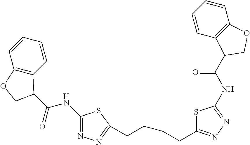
C1=CC2=C(C=C1)C(C(NC1=NN=C(CCCCC3=NN=C(NC(C4C5=C(C=CC=C5)OC4)=O)S3)S1)=O)CO2
